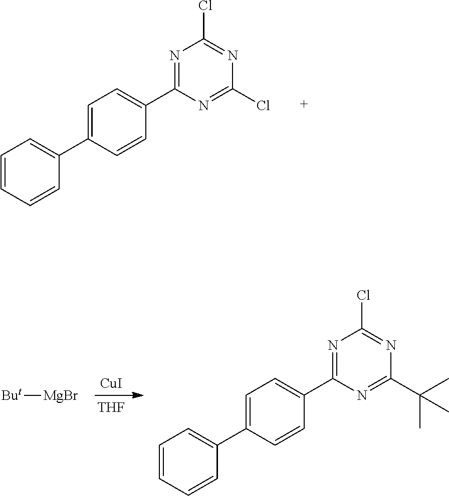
C1=CC=CC(C2=CC=C(C3=NC(Cl)=NC(Cl)=N3)C=C2)=C1.[CuI].[THF].C1=CC=CC(C2=CC=C(C3=NC(Cl)=NC(C(C)(C)C)=N3)C=C2)=C1.[But][MgBr]
